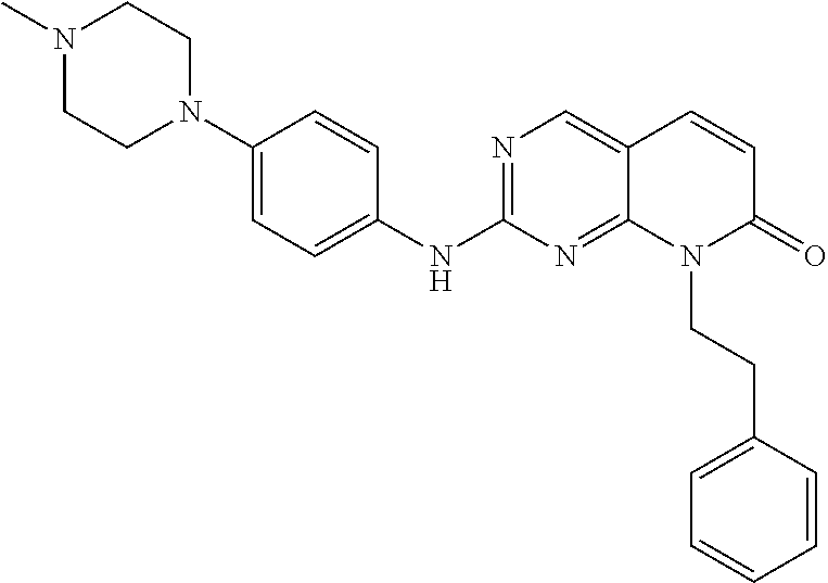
C1(N2CCN(C)CC2)=CC=C(NC2=NC=C3C(=N2)N(CCC2=CC=CC=C2)C(=O)C=C3)C=C1
